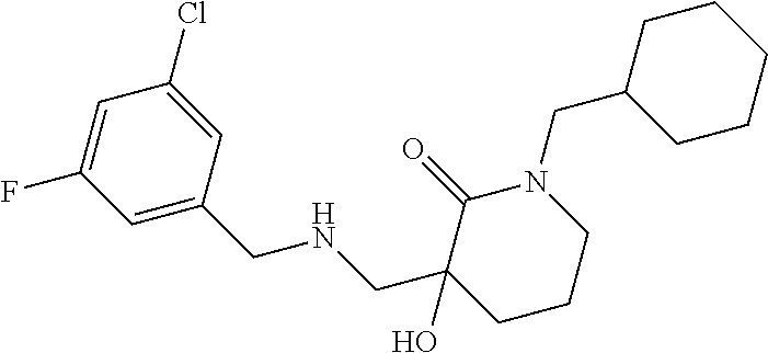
C1=C(F)C=C(CNCC2(O)C(=O)N(CC3CCCCC3)CCC2)C=C1Cl
